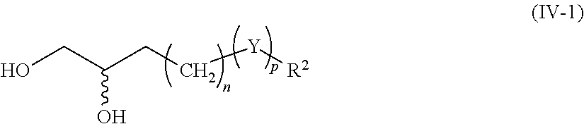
OCC(CC[Y][R2])O
